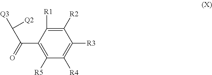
C1([R4])=C([R3])C([R2])=C([R1])C(C(=O)C([Q3])[Q2])=C1[R5]
